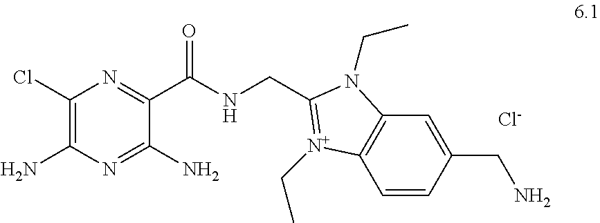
C1(Cl)=C(N)N=C(N)C(C(NCC2=[N+](CC)C3=C(C=C(CN)C=C3)N2CC)=O)=N1.[Cl-]
